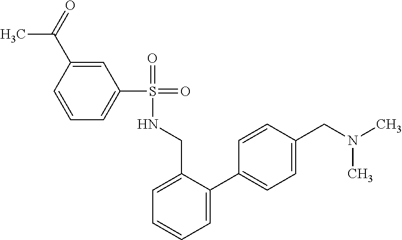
C1=CC(C(=O)C)=CC(S(=O)(=O)NCC2=CC=CC=C2C2=CC=C(CN(C)C)C=C2)=C1
